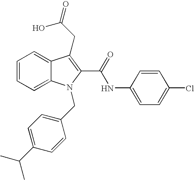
C1=CC=C2C(=C1)C(CC(=O)O)=C(C(=O)NC1=CC=C(Cl)C=C1)N2CC1=CC=C(C(C)C)C=C1
